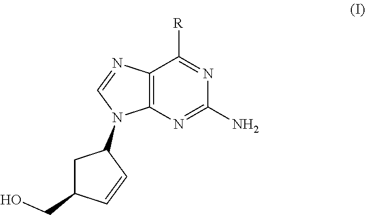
C12=C(N=C(N)N=C1[R])N(C1CC(CO)C=C1)C=N2
